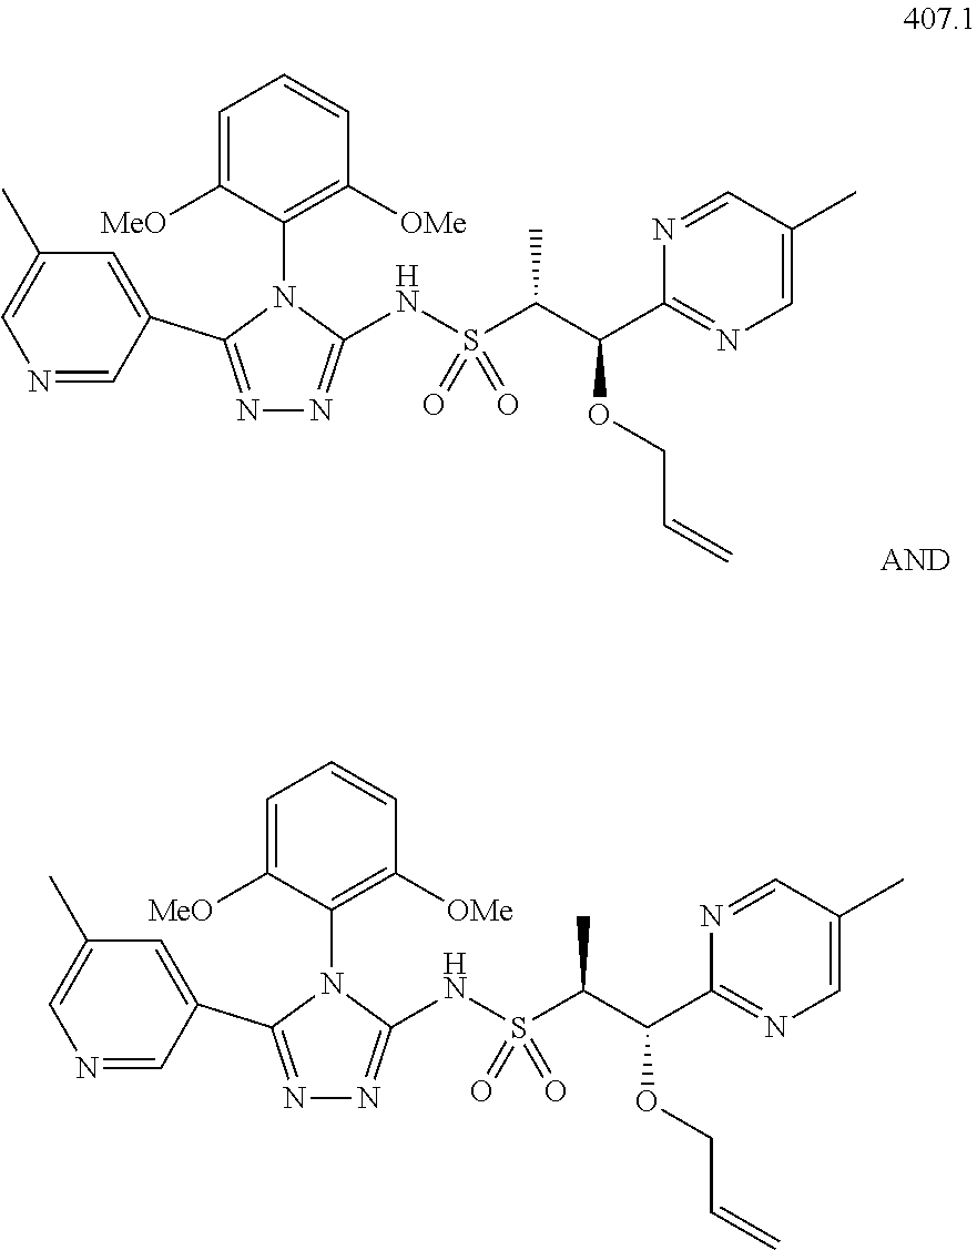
N1=CC(C2=NN=C(NS(C(C(C3=NC=C(C)C=N3)OCC=C)C)(=O)=O)N2C2=C([OMe])C=CC=C2[MeO])=CC(C)=C1.N1=CC(C2=NN=C(NS(C(C(C3=NC=C(C)C=N3)OCC=C)C)(=O)=O)N2C2=C([OMe])C=CC=C2[MeO])=CC(C)=C1
